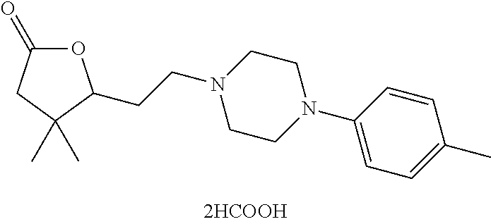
O1C(=O)CC(C)(C)C1CCN1CCN(C2=CC=C(C)C=C2)CC1
